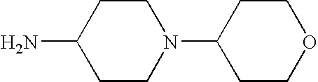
C1(N)CCN(C2CCOCC2)CC1
